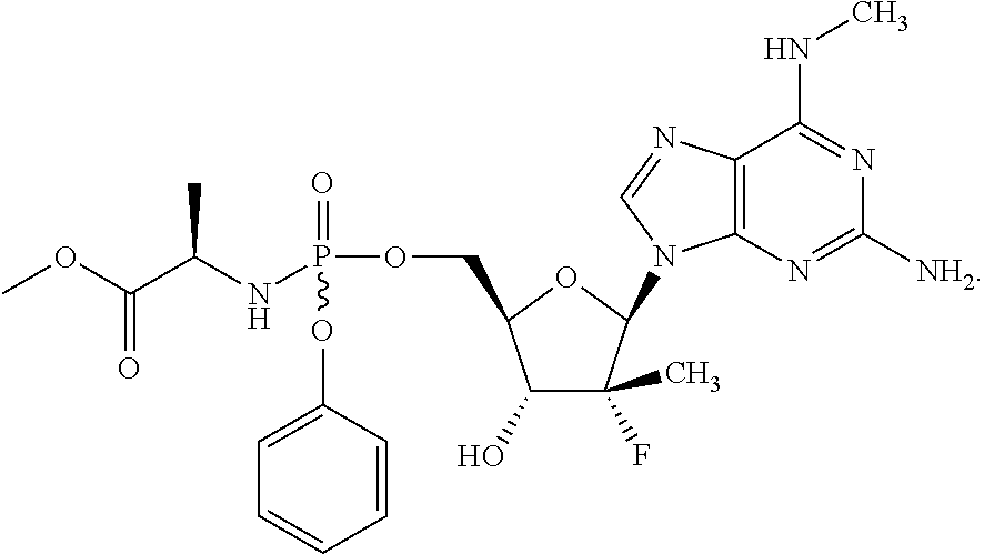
COC(C(NP(=O)(OC1=CC=CC=C1)OCC1C(O)C(F)(C)C(N2C3=C(C(NC)=NC([NH2])=N3)N=C2)O1)C)=O
